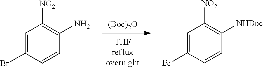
[(Boc)2O].C1=C(Br)C=CC([NHBoc])=C1[NO2].C1=C(Br)C=CC(N)=C1[NO2]
